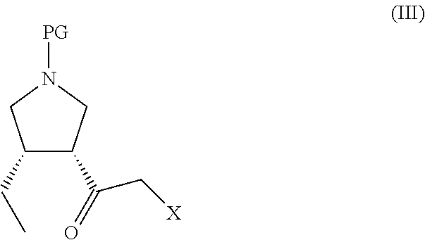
[PG]N1CC(CC)C(C(=O)C[X])C1
